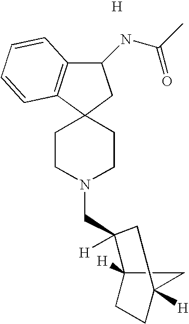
C1CN(CC2([H])C3([H])CCC([H])(C3)C2)CCC12CC(NC(C)=O)C1=C2C=CC=C1.[H]
